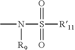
CN(S(=O)([R11])=O)[R9]
